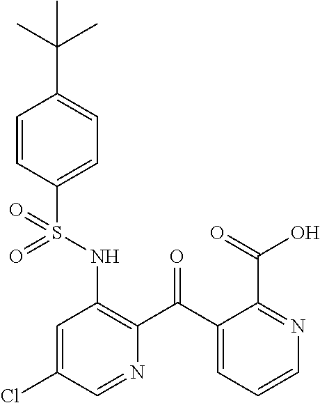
C1=CC(S(NC2=C(C(C3=CC=CN=C3C(O)=O)=O)N=CC(Cl)=C2)(=O)=O)=CC=C1C(C)(C)C
